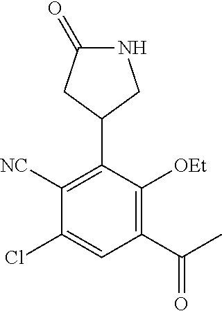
C1(C(C)=O)=C([OEt])C(C2CNC(=O)C2)=C([NC])C(Cl)=C1
